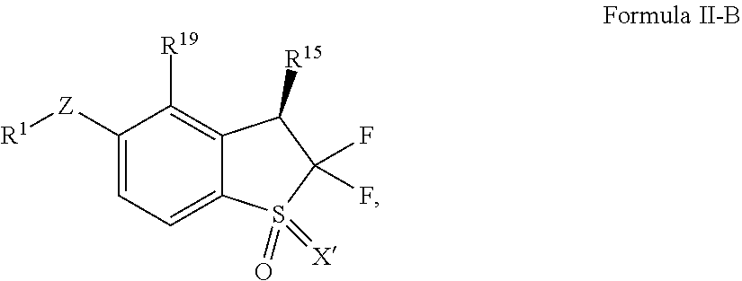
C1([Z][R1])=CC=C2C(=C1[R19])C([R15])C(F)(F)S2(=O)=[X]
